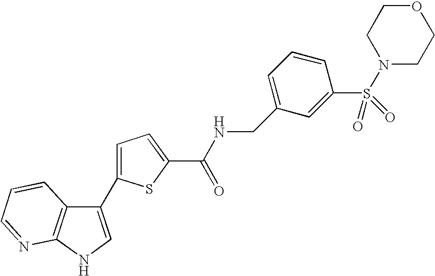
C1(C2=CC=C(C(NCC3=CC=CC(S(N4CCOCC4)(=O)=O)=C3)=O)S2)=CNC2=C1C=CC=N2
